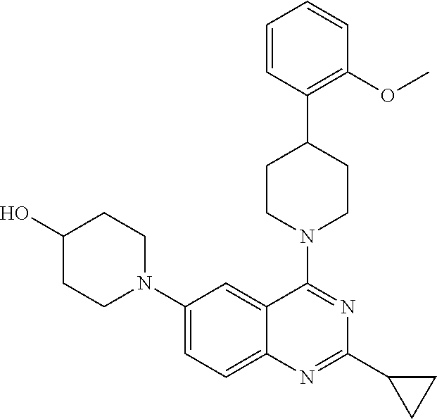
C1=CC(C2CCN(C3=NC(C4CC4)=NC4=CC=C(N5CCC(O)CC5)C=C43)CC2)=C(OC)C=C1
